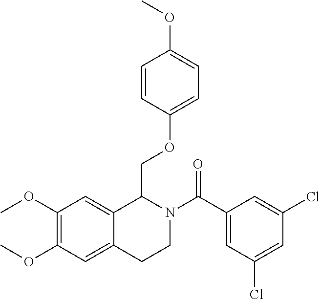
C1(C(N2CCC3=CC(OC)=C(OC)C=C3C2COC2=CC=C(OC)C=C2)=O)=CC(Cl)=CC(Cl)=C1
